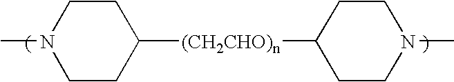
C1CN(C)CCC1[(CH2CHO)n]C1CCN(C)CC1
